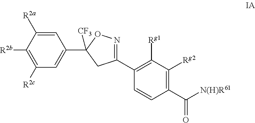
C1=C([R2a])C([R2b])=C([R2c])C=C1C1([CF3])CC(C2=C([Rg1])C([Rg2])=C(C([N(H)R61])=O)C=C2)=NO1
